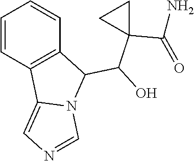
C1=CC2=C(C=C1)C(C(O)C1(C(N)=O)CC1)N1C2=CN=C1
